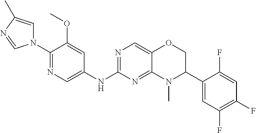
N1(C2=NC=C(NC3=NC=C4C(=N3)N(C)C(C3=CC(F)=C(F)C=C3F)CO4)C=C2OC)C=C(C)N=C1
